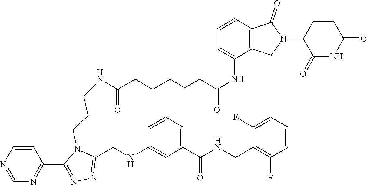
C(C(NC1=CC=CC2=C1CN(C1C(=O)NC(=O)CC1)C2=O)=O)CCCCC(NCCCN1C(CNC2=CC(C(NCC3=C(F)C=CC=C3F)=O)=CC=C2)=NN=C1C1=NC=NC=C1)=O
